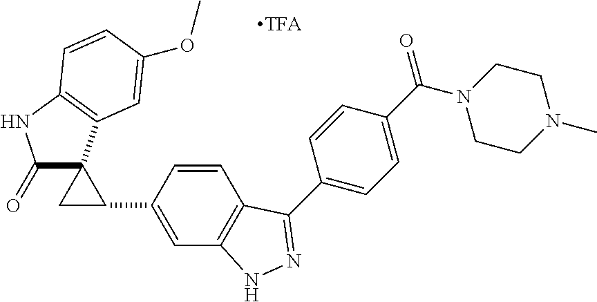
C1(=O)NC2=C(C=C(OC)C=C2)C12CC2C1=CC2=C(C=C1)C(C1=CC=C(C(N3CCN(C)CC3)=O)C=C1)=NN2
